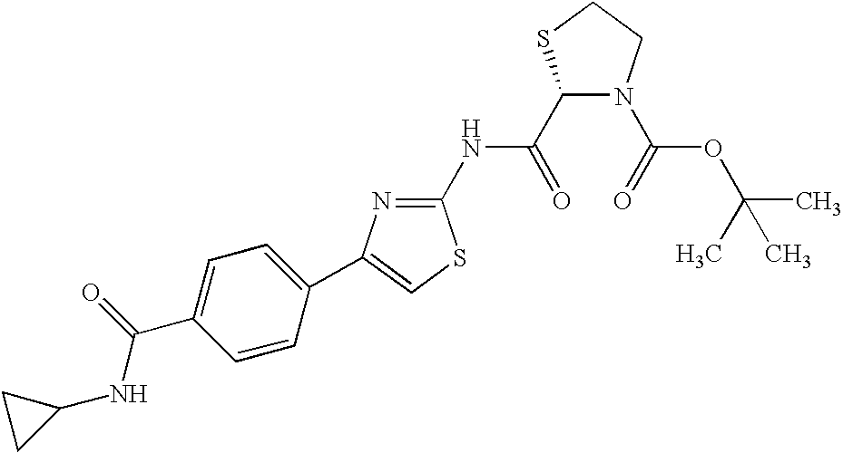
C1(C(=O)NC2=NC(C3=CC=C(C(=O)NC4CC4)C=C3)=CS2)N(C(=O)OC(C)(C)C)CCS1
